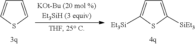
C1=CSC=C1.C1=C([SiEt3])SC([Et3Si])=C1
